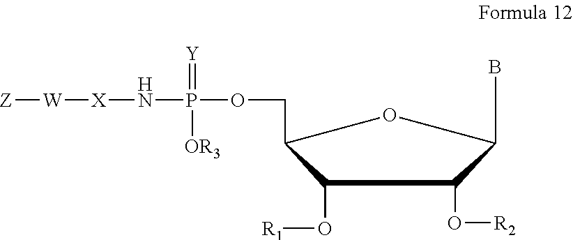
C1(O[R1])C(COP([OR3])(=[Y])N[X][W][Z])OC(B)C1O[R2]
